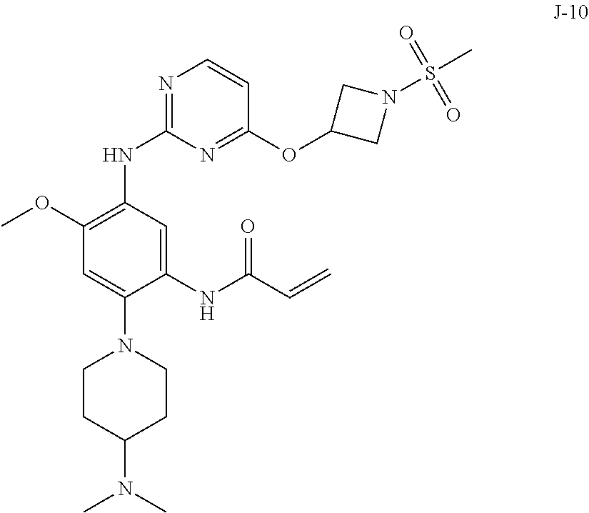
C1CC(N(C)C)CCN1C1=CC(OC)=C(NC2=NC=CC(OC3CN(S(C)(=O)=O)C3)=N2)C=C1NC(C=C)=O
